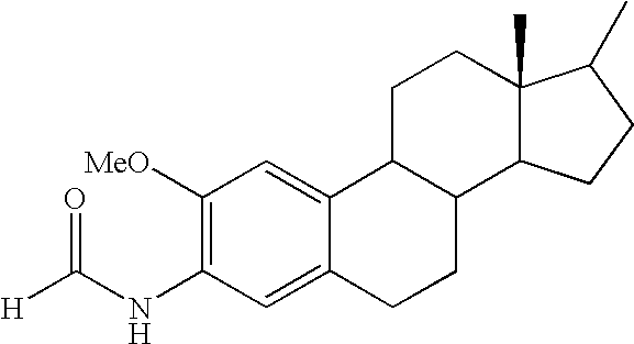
C1([MeO])=C(NC([H])=O)C=C2C(=C1)C1C(CC2)C2C(C)(CC1)C(C)CC2
